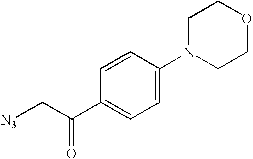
C1=C(N2CCOCC2)C=CC(C(C[N3])=O)=C1
